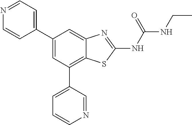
C1(C2=CC=NC=C2)=CC(C2=CC=CN=C2)=C2C(=C1)N=C(NC(NCC)=O)S2
